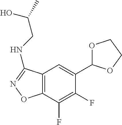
C12=C(C(F)=C(F)C(C3OCCO3)=C1)ON=C2NCC(O)C
